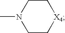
C1CN(C)CC[X4]1
